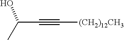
CC(C#C[(CH2)12CH3])O
